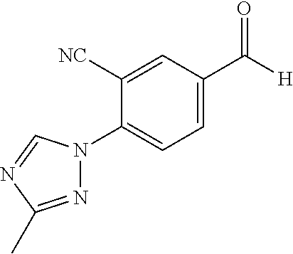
C1([NC])=CC(C([H])=O)=CC=C1N1N=C(C)N=C1
